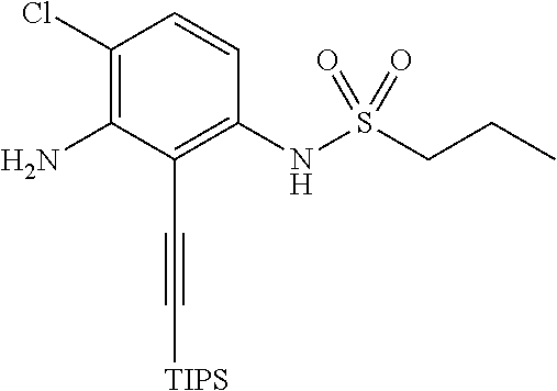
C1(NS(CCC)(=O)=O)=C(C#C[TIPS])C(N)=C(Cl)C=C1
